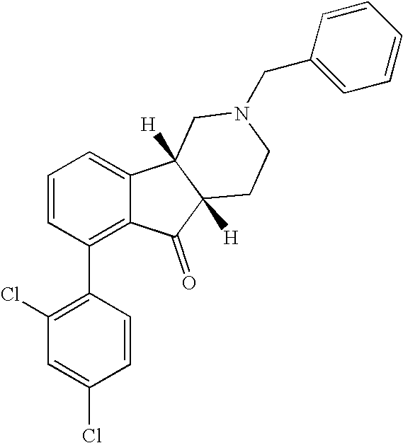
C1=CC=C2C(=C1C1=C(Cl)C=C(Cl)C=C1)C(=O)C1([H])C2([H])CN(CC2=CC=CC=C2)CC1
